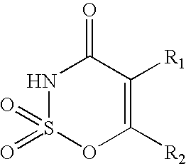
N1S(=O)(=O)OC([R2])=C([R1])C1=O
